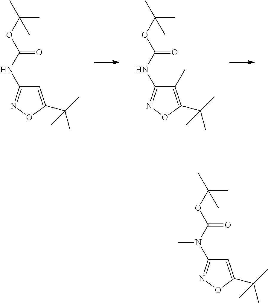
C1=C(C(C)(C)C)ON=C1NC(OC(C)(C)C)=O.C1(C)=C(C(C)(C)C)ON=C1NC(OC(C)(C)C)=O.C1=C(C(C)(C)C)ON=C1N(C(OC(C)(C)C)=O)C
